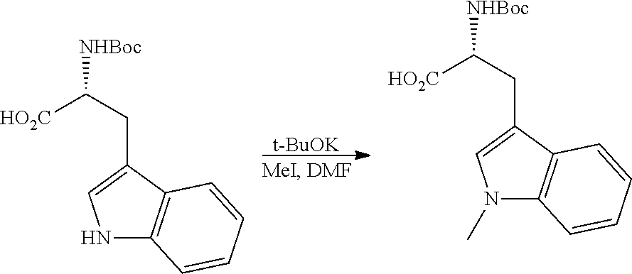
[t-BuOK].N1C2=C(C(CC([NHBoc])[HO2C])=C1)C=CC=C2.N1(C)C2=C(C(CC([NHBoc])[HO2C])=C1)C=CC=C2
